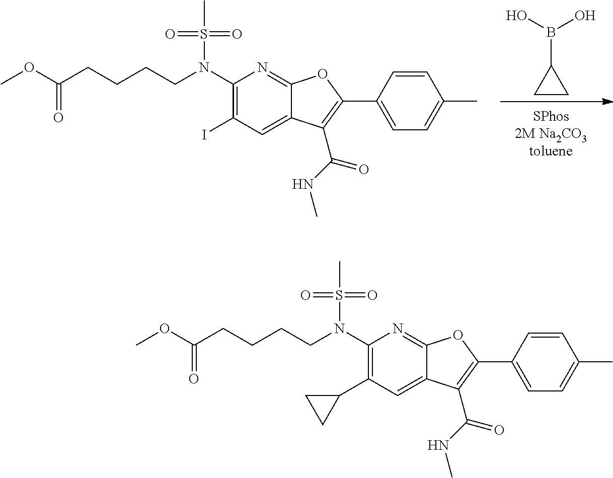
C1CC1B(O)O.C1(N(S(=O)(=O)C)CCCCC(OC)=O)=C(I)C=C2C(=N1)OC(C1=CC=C(C)C=C1)=C2C(NC)=O.C1(N(S(=O)(=O)C)CCCCC(OC)=O)=C(C2CC2)C=C2C(=N1)OC(C1=CC=C(C)C=C1)=C2C(NC)=O
